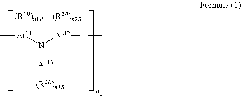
N([Ar13][(R3B)n3B])([Ar11](C)[(R1B)n1B])[Ar12]([L]C)[(R2B)n2B]
